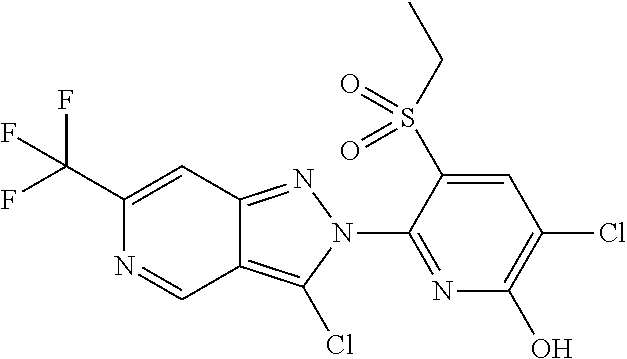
C1(C(F)(F)F)=CC2=NN(C3=NC(O)=C(Cl)C=C3S(CC)(=O)=O)C(Cl)=C2C=N1
